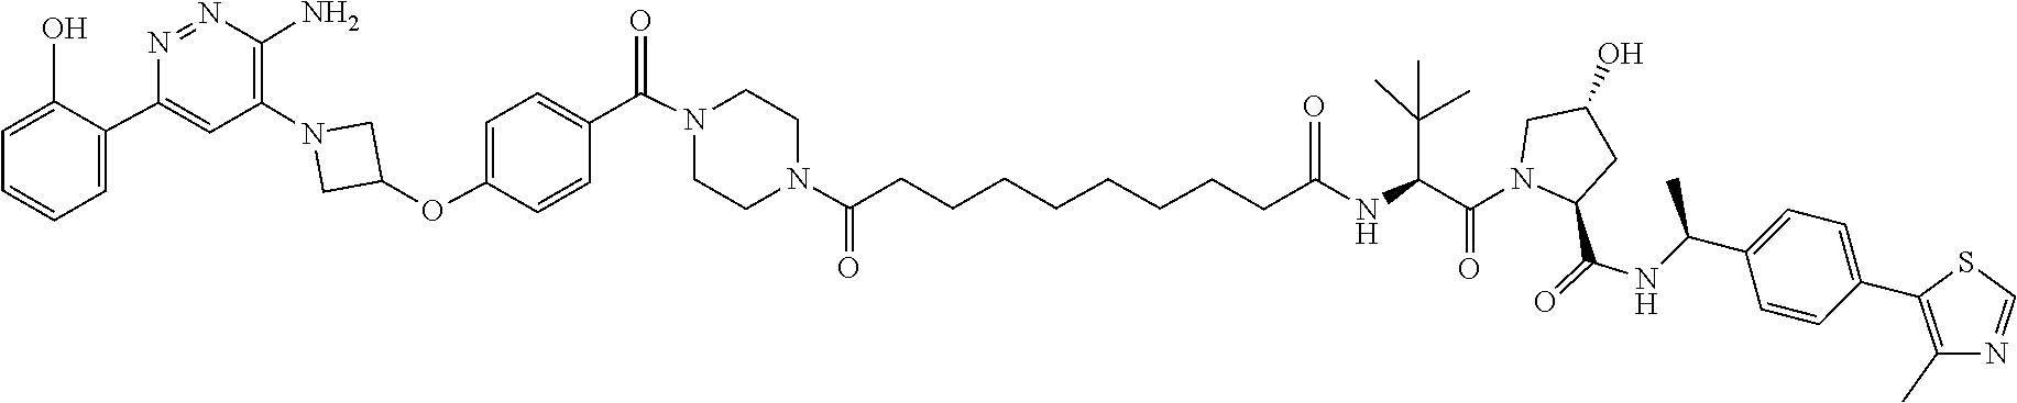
C1=CC(C2=C(C)N=CS2)=CC=C1C(NC(=O)C1N(C(=O)C(NC(CCCCCCCCC(N2CCN(C(C3=CC=C(OC4CN(C5=C(N)N=NC(C6=CC=CC=C6O)=C5)C4)C=C3)=O)CC2)=O)=O)C(C)(C)C)CC(O)C1)C
